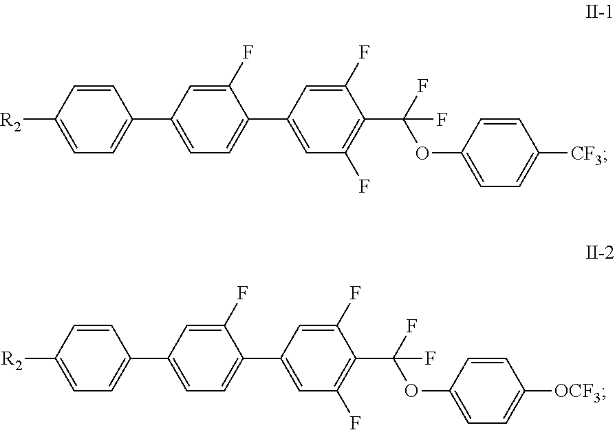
C1(F)=CC(C2=CC=C([R2])C=C2)=CC=C1C1=CC(F)=C(C(F)(OC2=CC=C([CF3])C=C2)F)C(F)=C1.C1(F)=CC(C2=CC=C([R2])C=C2)=CC=C1C1=CC(F)=C(C(F)(OC2=CC=C([OCF3])C=C2)F)C(F)=C1
